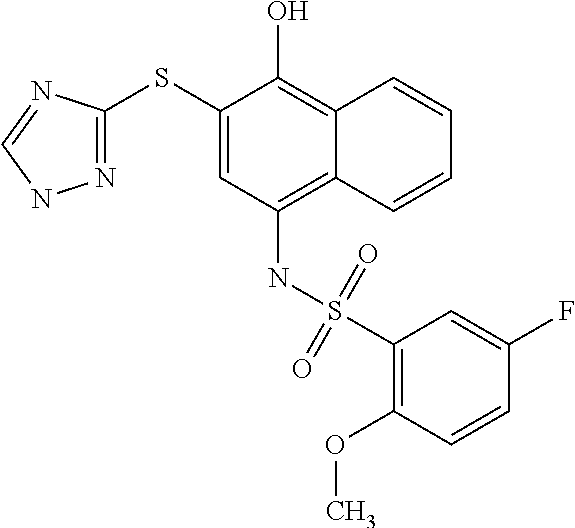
N1=C(SC2=CC(NS(C3=C(OC)C=CC(F)=C3)(=O)=O)=C3C(=C2O)C=CC=C3)N=CN1
